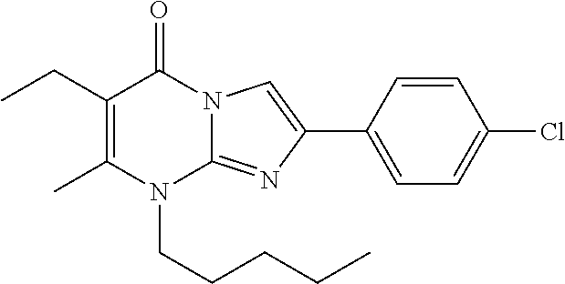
CC1=C(CC)C(=O)N2C(=NC(C3=CC=C(Cl)C=C3)=C2)N1CCCCC
